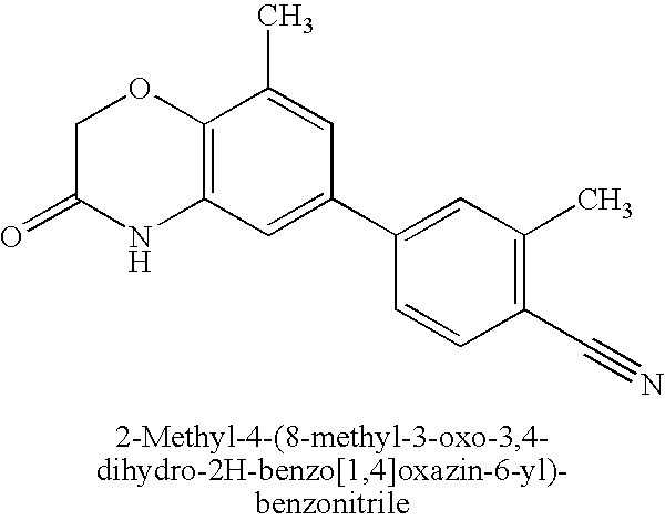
C1C(=O)NC2=C(O1)C(C)=CC(C1=CC(C)=C(C#N)C=C1)=C2
